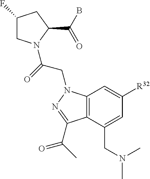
C1(F)CN(C(=O)CN2C3=C(C(CN(C)C)=CC([R32])=C3)C(C(=O)C)=N2)C(C(B)=O)C1
